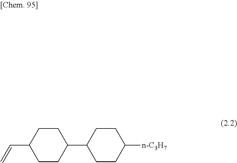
C1CC(C=C)CCC1C1CCC([n-C3H7])CC1
